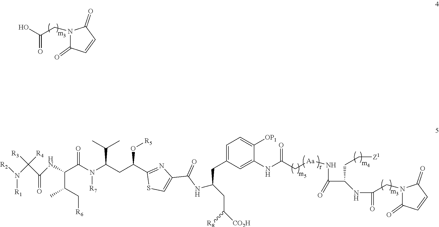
C(=O)(CN1C(=O)C=CC1=O)O.O=C(N(C(C(C)C)CC(O[R5])C1=NC(C(NC(CC([R8])[CO2H])CC2=CC=C([OP1])C(NC(C[Aa]NC(C(CC[Z1])NC(=O)CN3C(=O)C=CC3=O)=O)=O)=C2)=O)=CS1)[R7])C(C(C[R6])C)NC(C([R4])([R3])N([R2])[R1])=O
